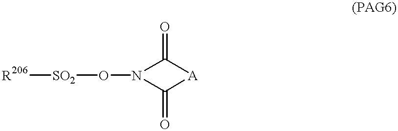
O=C1N(O[SO2][R206])C(=O)[A]1
